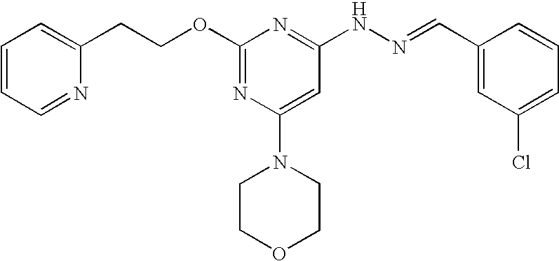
C(COC1=NC(N2CCOCC2)=CC(NN=CC2=CC(Cl)=CC=C2)=N1)C1=CC=CC=N1
